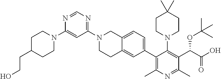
N1(C2=NC=NC(N3CCC(CCO)CC3)=C2)CCC2=CC(C3=C(C)N=C(C)C(C(C(O)=O)OC(C)(C)C)=C3N3CCC(C)(C)CC3)=CC=C2C1
